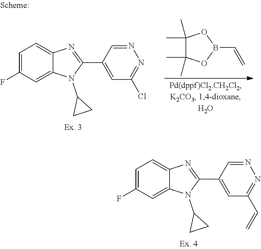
C1=C(F)C=C2C(=C1)N=C(C1=CC(Cl)=NN=C1)N2C1CC1.C1(C)(C)C(C)(C)OB(C=C)O1.C1=C(F)C=C2C(=C1)N=C(C1=CC(C=C)=NN=C1)N2C1CC1
